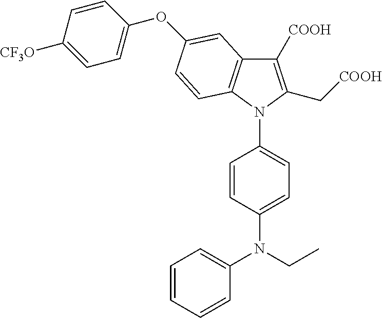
C1([COOH])=C(C[COOH])N(C2=CC=C(N(C3=CC=CC=C3)CC)C=C2)C2=C1C=C(OC1=CC=C([CF3O])C=C1)C=C2
